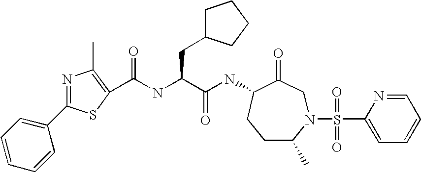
C1C(C)N(S(C2=CC=CC=N2)(=O)=O)CC(=O)C(NC(C(NC(=O)C2=C(C)N=C(C3=CC=CC=C3)S2)CC2CCCC2)=O)C1
